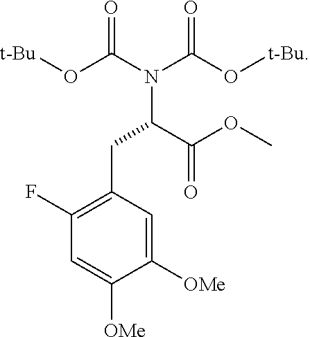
N(C(C(OC)=O)CC1=C(F)C=C([OMe])C([OMe])=C1)(C(O[t-Bu])=O)C(O[t-Bu])=O
